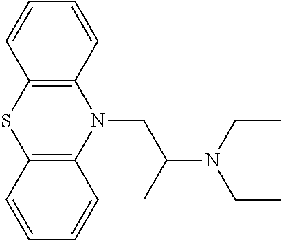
C12=C(C=CC=C1)SC1=C(N2CC(N(CC)CC)C)C=CC=C1
